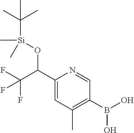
C1(C(O[Si](C)(C(C)(C)C)C)C(F)(F)F)=CC(C)=C(B(O)O)C=N1
